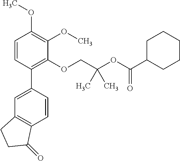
C1=CC(C2=CC3=C(C=C2)C(=O)CC3)=C(OCC(OC(C2CCCCC2)=O)(C)C)C(OC)=C1OC
